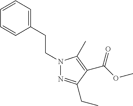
C(OC)(=O)C1=C(C)N(CCC2=CC=CC=C2)N=C1CC
